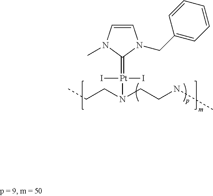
C1=CN(C)C(=[Pt](I)(I)N(CCC)CCNC)N1CC1=CC=CC=C1
